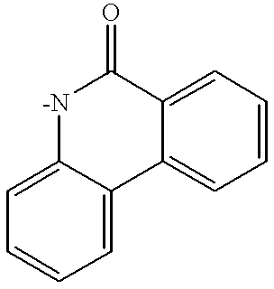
C1=C2C(=CC=C1)C1=CC=CC=C1C(=O)[-N]2
